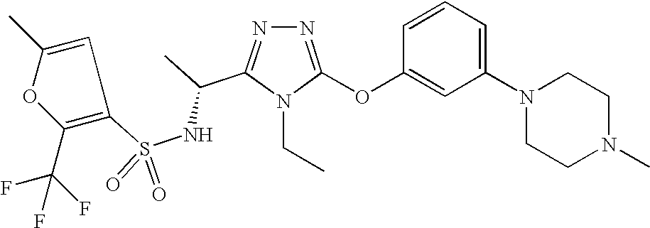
N1=C(OC2=CC(N3CCN(C)CC3)=CC=C2)N(CC)C(C(C)NS(=O)(=O)C2=C(C(F)(F)F)OC(C)=C2)=N1
